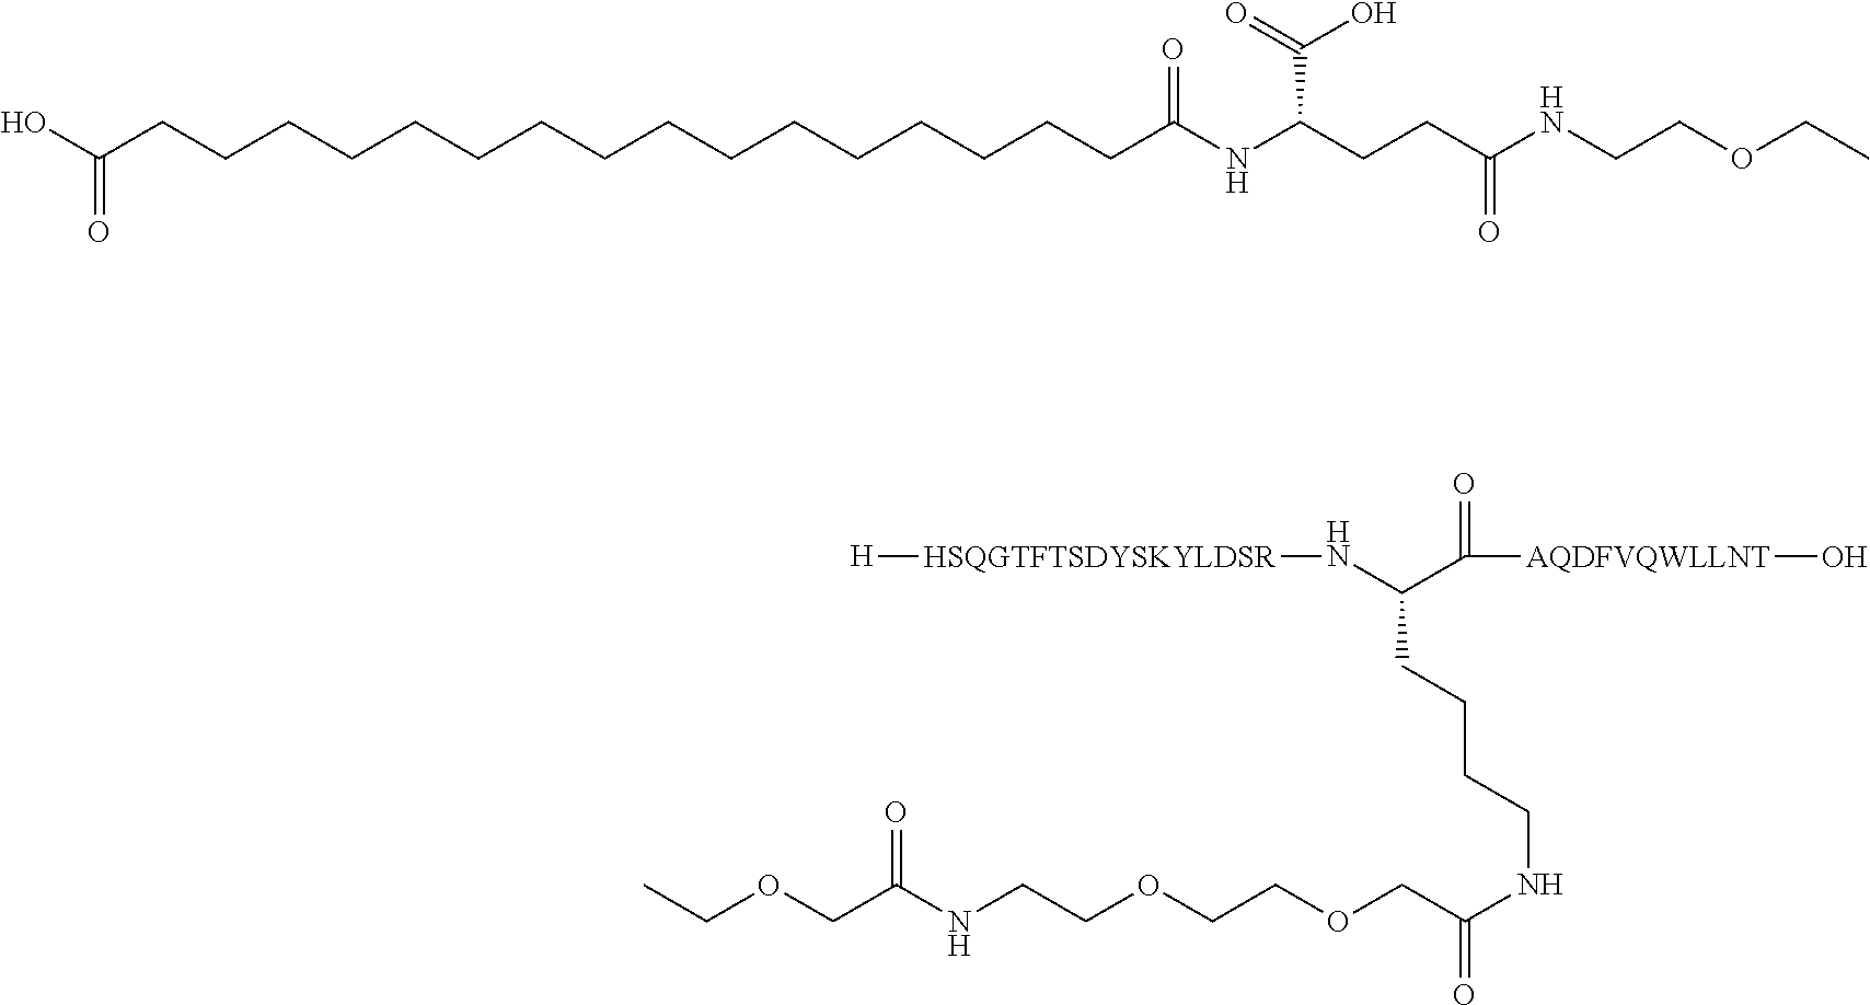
OC(CCCCCCCCCCCCCCCCC(NC(CCC(NCCOCC)=O)C(=O)O)=O)=O.C(=O)(C(CCCCNC(COCCOCCNC(COCC)=O)=O)N[HSQGTFTSDYSKYLDSR][H])[AQDFVQWLLNT]O
